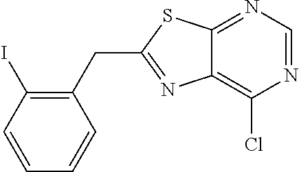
C1(CC2=NC3=C(Cl)N=CN=C3S2)=C(I)C=CC=C1
